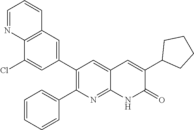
C12=C(C=C(C3=C(C4=CC=CC=C4)N=C4C(=C3)C=C(C3CCCC3)C(=O)N4)C=C1Cl)C=CC=N2
